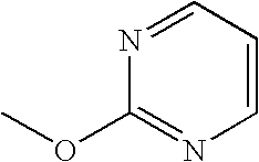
COC1=NC=CC=N1
